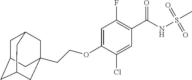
C1(F)=C(C(NS(C)(=O)=O)=O)C=C(Cl)C(OCCC23CC4CC(CC(C2)C4)C3)=C1
